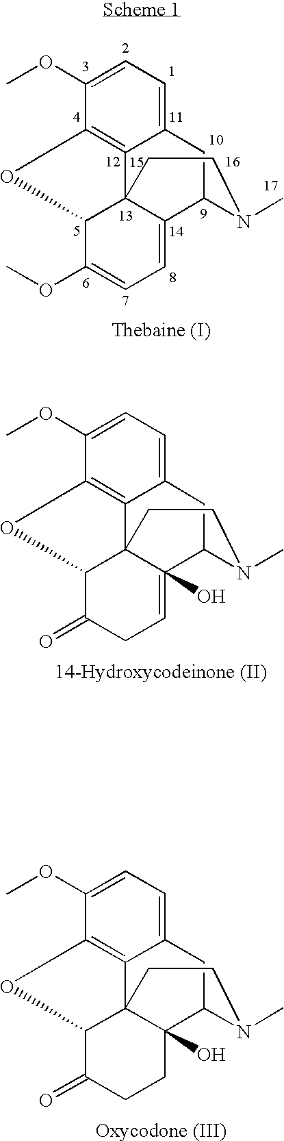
C1=C(OC)C2=C3C(=C1)CC1C4(O)=CCC(=O)C(C34CCN1C)O2.C1=C(OC)C2=C3C(=C1)CC1C4(O)C3(C(C(=O)CC4)O2)CCN1C.C1=C(OC)C2=C3C(=C1)CC1C4=CC=C(OC)C(C34CCN1C)O2
